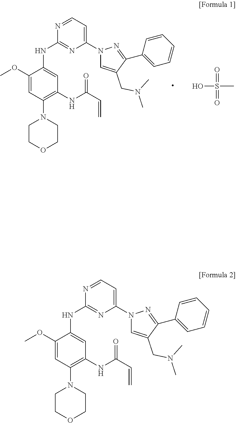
C1COCCN1C1=C(NC(=O)C=C)C=C(NC2=NC(N3C=C(CN(C)C)C(C4=CC=CC=C4)=N3)=CC=N2)C(OC)=C1.OS(=O)(=O)C.C1COCCN1C1=C(NC(=O)C=C)C=C(NC2=NC(N3C=C(CN(C)C)C(C4=CC=CC=C4)=N3)=CC=N2)C(OC)=C1
